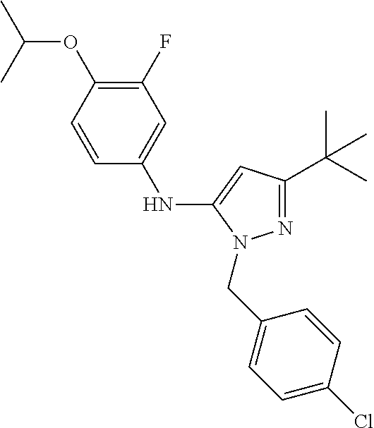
N1=C(C(C)(C)C)C=C(NC2=CC(F)=C(OC(C)C)C=C2)N1CC1=CC=C(Cl)C=C1
